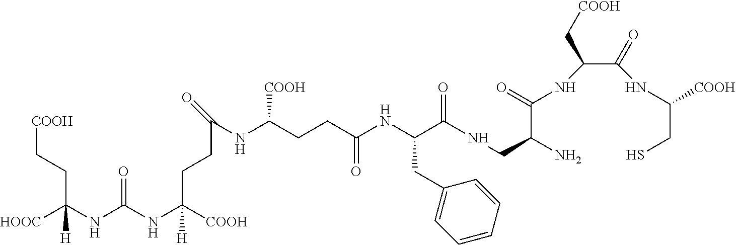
N(C(C(NC(CCC(NC(=O)CCC(NC(NC([HOOC])(CC[COOH])[H])=O)([COOH])[H])[COOH])=O)CC1=CC=CC=C1)=O)CC(N)C(=O)NC(C(=O)NC(CS)[COOH])C[COOH]
